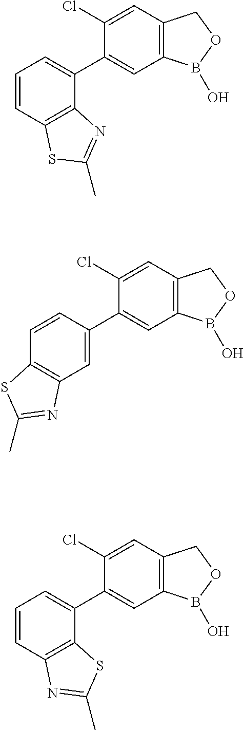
C12=C(C=C(Cl)C(C3=CC=CC4=C3N=C(C)S4)=C1)COB2O.C12=C(C=C(Cl)C(C3=CC4=C(C=C3)SC(C)=N4)=C1)COB2O.C12=C(C=C(Cl)C(C3=CC=CC4=C3SC(C)=N4)=C1)COB2O
